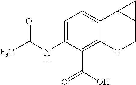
C1(NC([F3C])=O)=CC=C2C(=C1C(=O)O)OCC1C2C1
